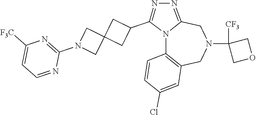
N12C3=C(CN(C4([CF3])COC4)CC1=NN=C2C1CC2(C1)CN(C1=NC([F3C])=CC=N1)C2)C=C(Cl)C=C3
